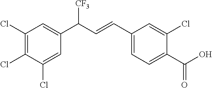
C1(Cl)=C(Cl)C(Cl)=CC(C(C=CC2=CC=C(C(O)=O)C(Cl)=C2)[CF3])=C1
